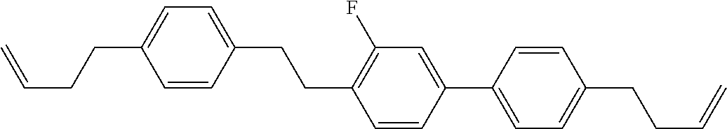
C1=CC(CCC2=C(F)C=C(C3=CC=C(CCC=C)C=C3)C=C2)=CC=C1CCC=C
